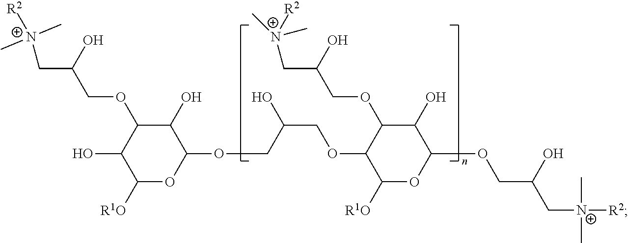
C1([R1O])OC(OCC(O)COC2C([R1O])OC(OCC(C[N+]([R2])(C)C)O)C(O)C2OCC(C[N+](C)([R2])C)O)C(O)C(OCC(C[N+]([R2])(C)C)O)C1O
